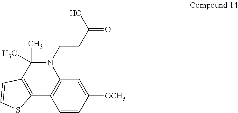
C1=CC([OCH3])=CC2=C1C1=C(C(C)(C)N2CCC(=O)O)C=CS1
